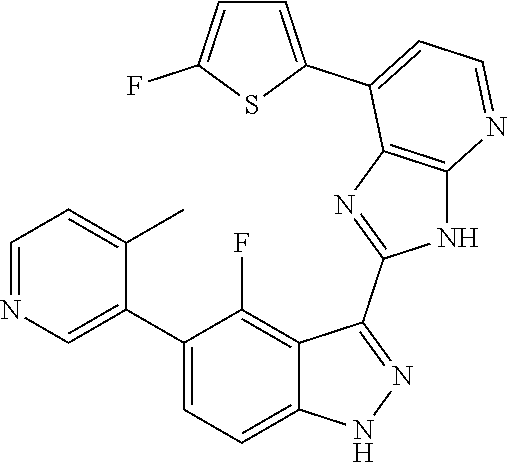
C1=NC=C(C2=CC=C3C(=C2F)C(C2=NC4=C(N2)N=CC=C4C2=CC=C(F)S2)=NN3)C(C)=C1
